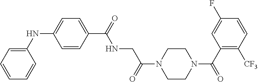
C1(NC2=CC=C(C(=O)NCC(N3CCN(C(C4=C([CF3])C=CC(F)=C4)=O)CC3)=O)C=C2)=CC=CC=C1
